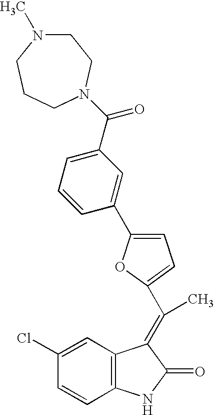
C12=C(C=C(Cl)C=C1)C(=C(C)C1=CC=C(C3=CC(C(=O)N4CCCN(C)CC4)=CC=C3)O1)C(=O)N2
